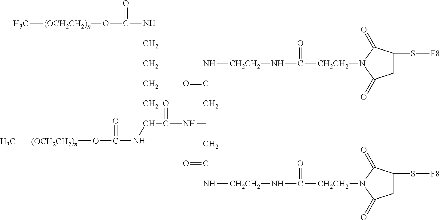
C1(=O)CC(S[F8])C(=O)N1[CH2CH2]C(=O)N[CH2CH2]NC(CC(CC(=O)N[CH2CH2]NC(=O)[CH2CH2]N1C(=O)CC(S[F8])C1=O)NC(=O)C(CCCCNC(O[(OCH2CH2)n]C)=O)NC(O[(OCH2CH2)n]C)=O)=O
